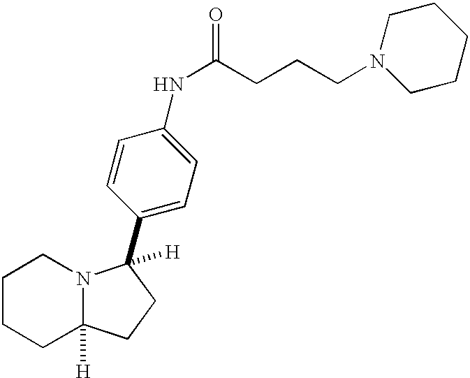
C1CCC2([H])N(C1)C([H])(C1=CC=C(NC(CCCN3CCCCC3)=O)C=C1)CC2
